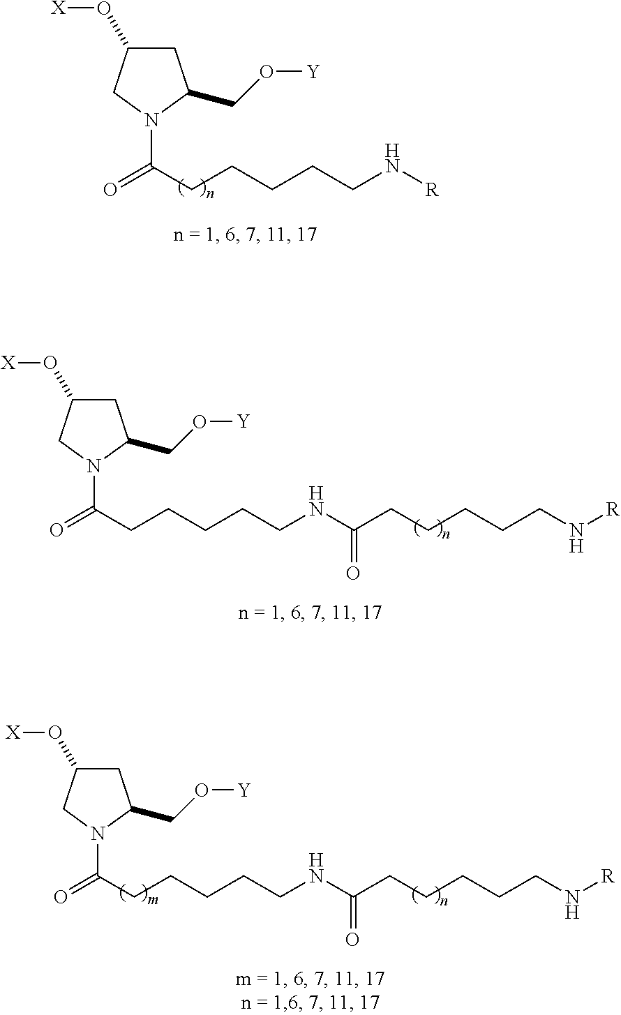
C1C(O[X])CN(C(CCCCCN[R])=O)C1CO[Y].C1C(O[X])CN(C(CCCCCNC(CCCCCN[R])=O)=O)C1CO[Y].C1C(O[X])CN(C(CCCCCNC(=O)CCCCCN[R])=O)C1CO[Y]
